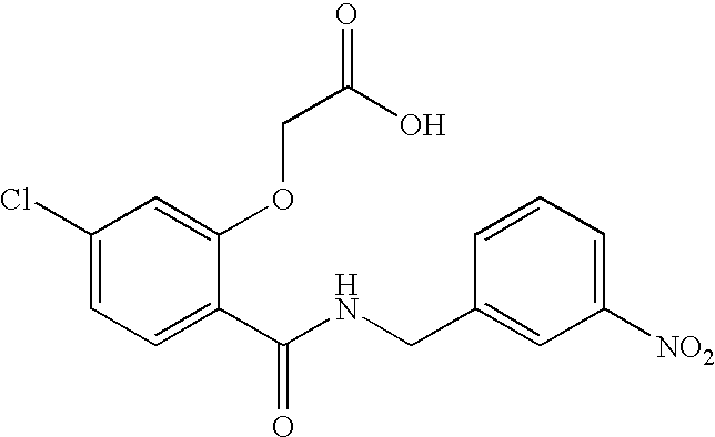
C1(Cl)=CC=C(C(NCC2=CC([NO2])=CC=C2)=O)C(OCC(O)=O)=C1
